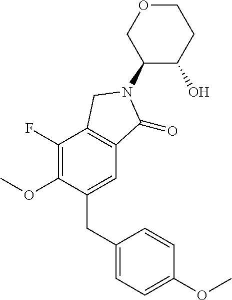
C1(N2C(=O)C3=C(C(F)=C(OC)C(CC4=CC=C(OC)C=C4)=C3)C2)C(O)CCOC1
